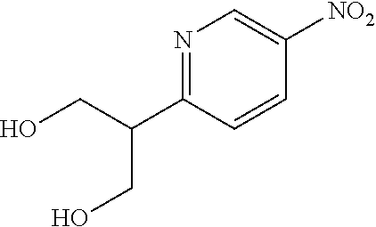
N1=C(C(CO)CO)C=CC([NO2])=C1
